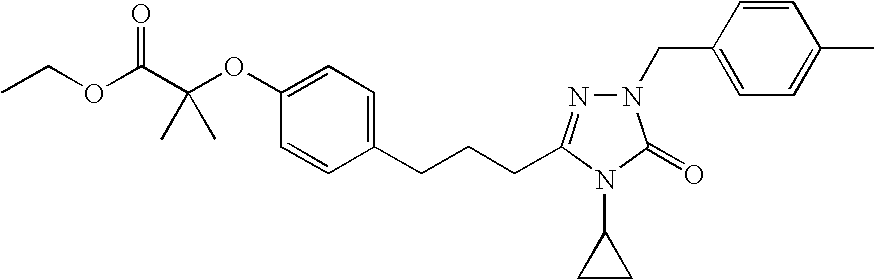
C1=CC(CN2N=C(CCCC3=CC=C(OC(C(OCC)=O)(C)C)C=C3)N(C3CC3)C2=O)=CC=C1C
